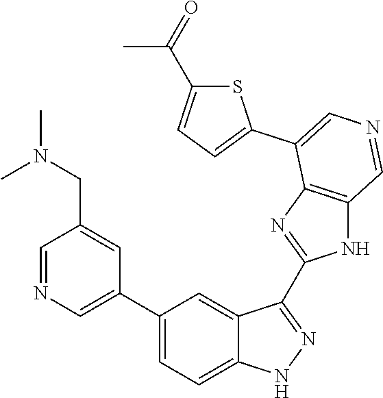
C1(C2=CN=CC(CN(C)C)=C2)=CC=C2C(=C1)C(C1=NC3=C(N1)C=NC=C3C1=CC=C(C(=O)C)S1)=NN2
